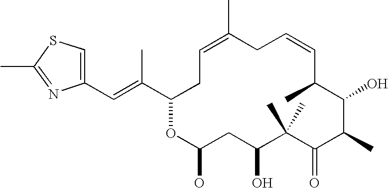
C1(C=C(C2CC=C(C)CC=CC(C)C(O)C(C)C(=O)C(C)(C)C(O)CC(O)O2)C)=CSC(C)=N1
